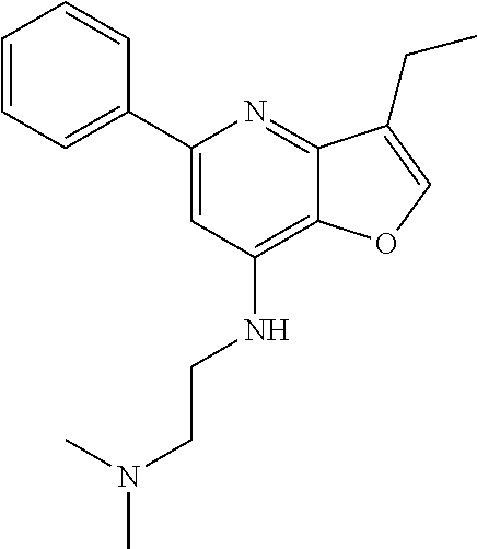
C1=CC=C(C2=CC(NCCN(C)C)=C3C(=N2)C(CC)=CO3)C=C1
